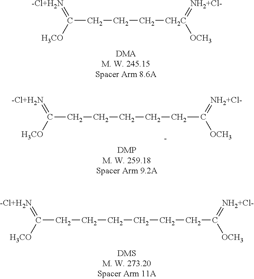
C(CCC[CH2C]([OCH3])=[NH2+Cl-])(=[-Cl+H2N])[H3CO].C(CCCCCCC([OCH3])=[NH2+Cl-])(=[-Cl+H2N])[H3CO].C(CCCCCC([OCH3])=[NH2+Cl-])(=[-Cl+H2N])[H3CO].[-]
